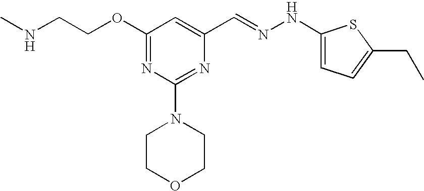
C(COC1=NC(N2CCOCC2)=NC(C=NNC2=CC=C(CC)S2)=C1)NC
